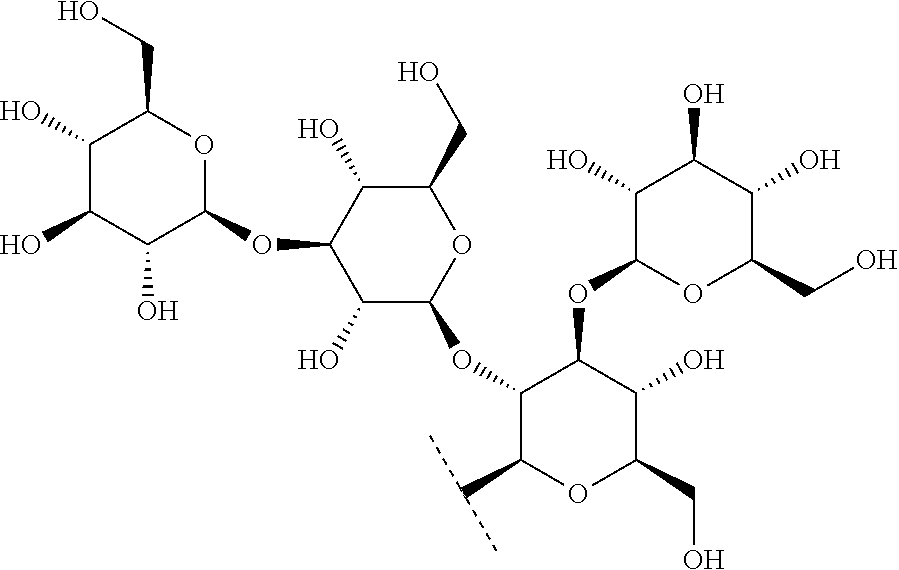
C1(O)C(O)C(O)C(OC2C(OC3OC(CO)C(O)C(OC4OC(CO)C(O)C(O)C4O)C3O)C(C(C)C)OC(CO)C2O)OC1CO
